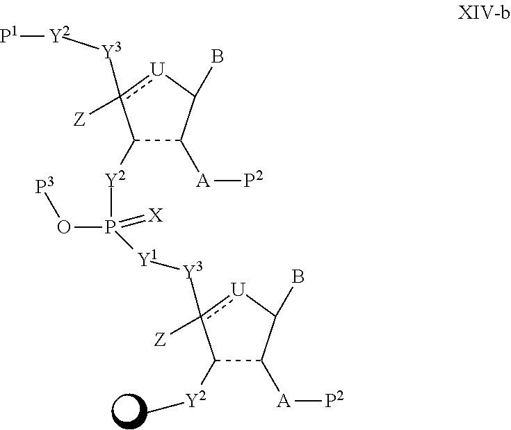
C1([Y2]P(O[P3])([Y1][Y3]c2([Z])[U]C(B)C([A][P2])C2[Y2]C)=[X])C([A][P2])C(B)[U]c1([Y3][Y2][P1])[Z]
